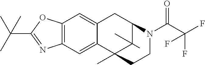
C12=C(C=C3C(=C1)CC1C(C)(C)C3(C)CCN1C(C(F)(F)F)=O)N=C(C(C)(C)C)O2
